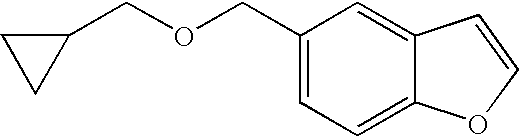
C1(COCC2CC2)=CC=C2C(=C1)C=CO2
